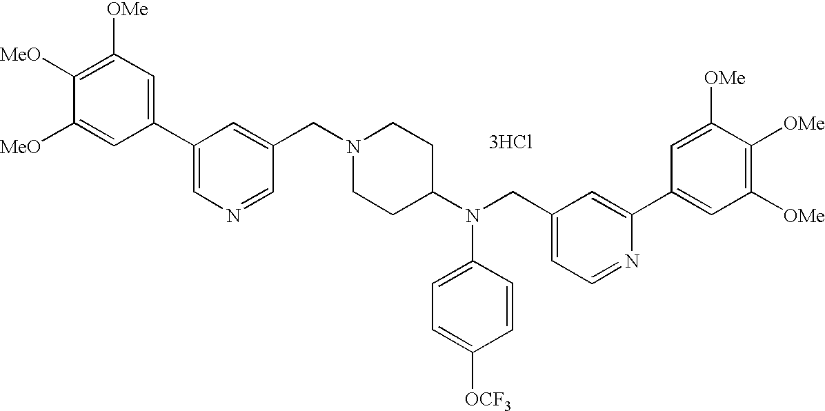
C1([OMe])=C([MeO])C([MeO])=CC(C2=CN=CC(CN3CCC(N(CC4=CC=NC(C5=CC([OMe])=C([OMe])C([OMe])=C5)=C4)C4=CC=C([OCF3])C=C4)CC3)=C2)=C1.[3HCl]
